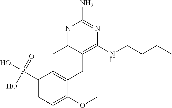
C1=C(CC2=C(NCCCC)N=C(N)N=C2C)C(OC)=CC=C1P(O)(=O)O
